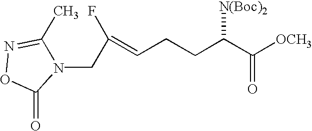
C(CCC(C([OCH3])=O)[N(Boc)2])=C(CN1C(C)=NOC1=O)F
